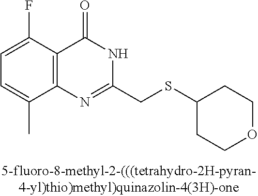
C1=C(F)C2=C(C(C)=C1)N=C(CSC1CCOCC1)NC2=O
